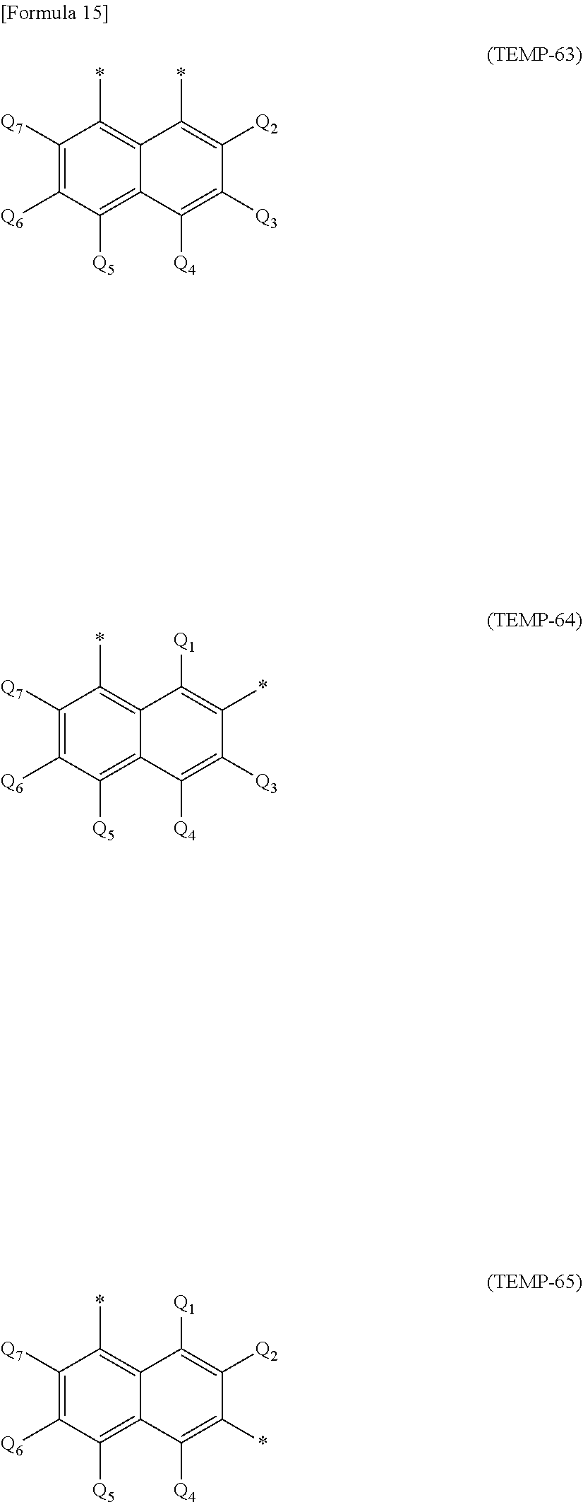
C1([Q7])=C([Q6])C([Q5])=C2C(=C1*)C(*)=C([Q2])C([Q3])=C2[Q4].C1([Q7])=C([Q6])C([Q5])=C2C(=C1*)C([Q1])=C(*)C([Q3])=C2[Q4].C1([Q7])=C([Q6])C([Q5])=C2C(=C1*)C([Q1])=C([Q2])C(*)=C2[Q4]
